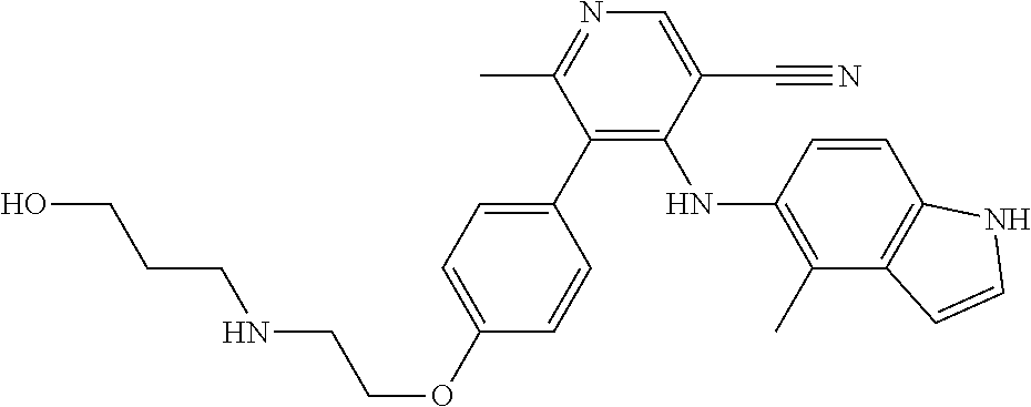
C1(C2=C(NC3=C(C)C4=C(C=C3)NC=C4)C(C#N)=CN=C2C)=CC=C(OCCNCCCO)C=C1
